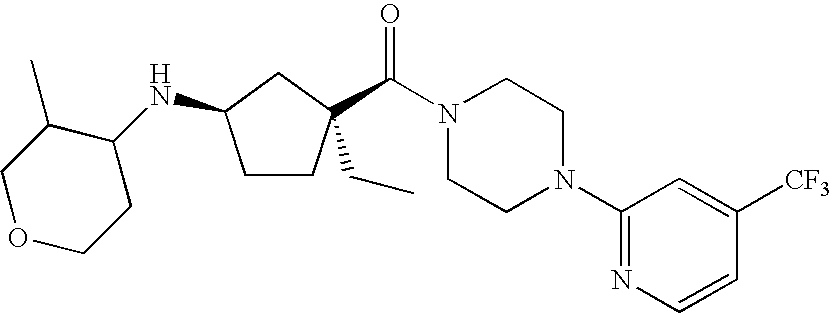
C1CC(C(=O)N2CCN(C3=NC=CC([CF3])=C3)CC2)(CC)CC1NC1C(C)COCC1
